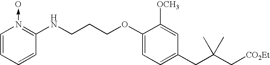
C1=C(CC(C[CO2Et])(C)C)C=C([OCH3])C(OCCCNC2=N(->O)C=CC=C2)=C1
